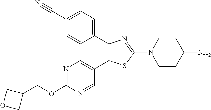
C1(C2=CC=C(C#N)C=C2)=C(C2=CN=C(OCC3COC3)N=C2)SC(N2CCC(N)CC2)=N1
